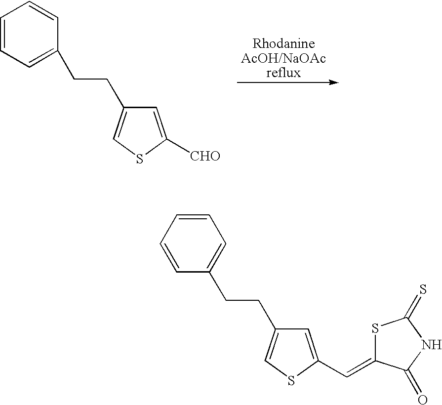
C1=CC=C(CCC2=CSC([CHO])=C2)C=C1.C(CC1=CSC(C=C2SC(=S)NC2=O)=C1)C1=CC=CC=C1
